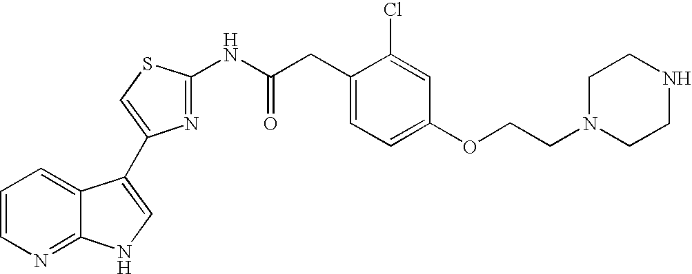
C1=CN=C2C(=C1)C(C1=CSC(NC(CC3=CC=C(OCCN4CCNCC4)C=C3Cl)=O)=N1)=CN2
